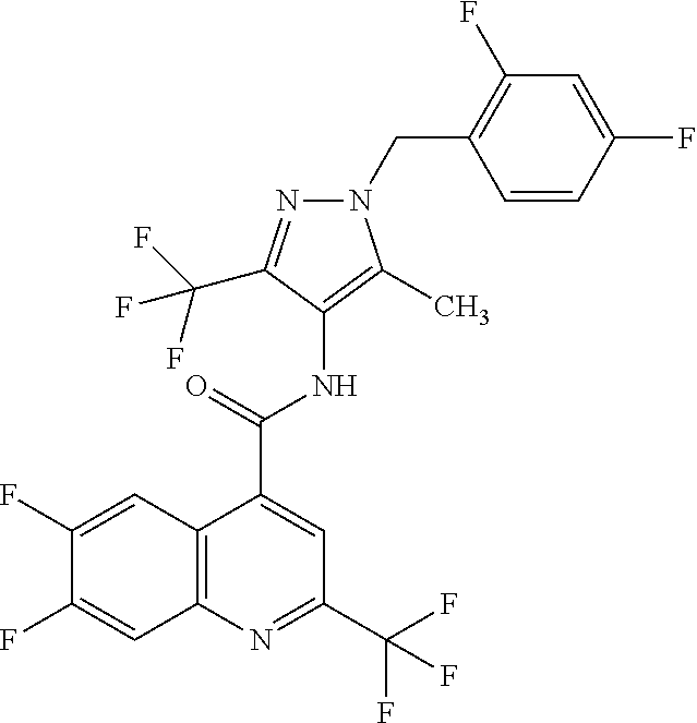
C12=C(N=C(C(F)(F)F)C=C1C(NC1=C(C)N(CC3=C(F)C=C(F)C=C3)N=C1C(F)(F)F)=O)C=C(F)C(F)=C2
